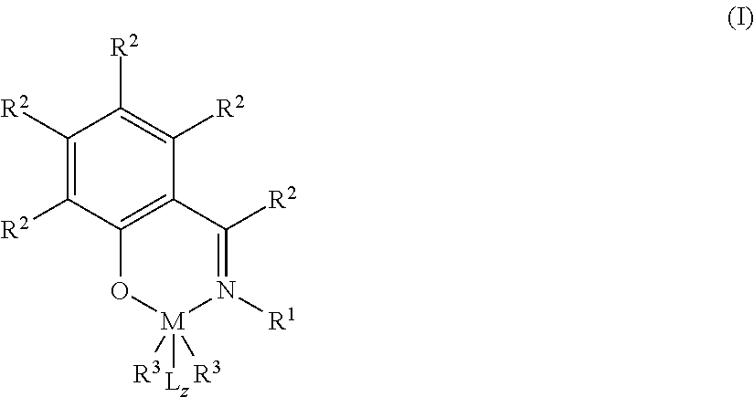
C1([R2])=C([R2])C2=C(C([R2])=C1[R2])C([R2])=N([R1])[M]([Lz])([R3])([R3])O2
